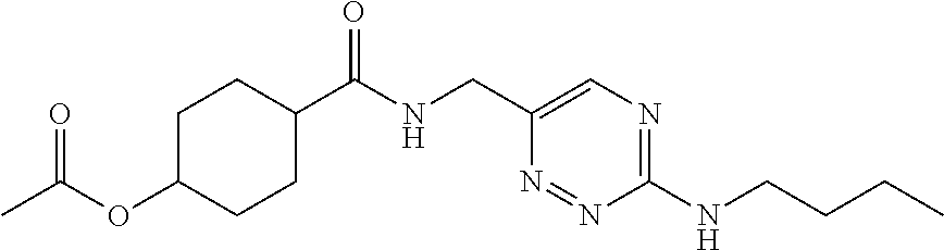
CC(=O)OC1CCC(C(=O)NCC2=CN=C(NCCCC)N=N2)CC1
